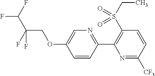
C1=CC(C2=C(S(CC)(=O)=O)C=CC([CF3])=N2)=NC=C1OCC(F)(C(F)F)F
